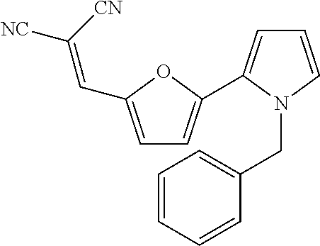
C1=CN(CC2=CC=CC=C2)C(C2=CC=C(C=C([NC])[CN])O2)=C1
